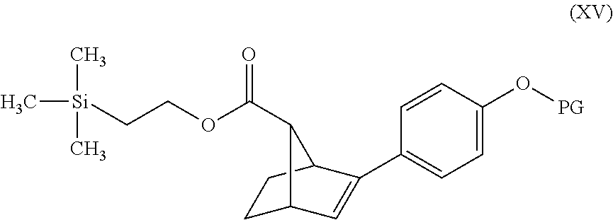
C[Si](CCOC(=O)C1C2CCC1C(C1=CC=C(O[PG])C=C1)=C2)(C)C
